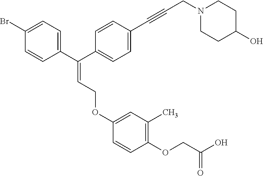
C1(Br)=CC=C(C(C2=CC=C(C#CCN3CCC(O)CC3)C=C2)=CCOC2=CC(C)=C(OCC(O)=O)C=C2)C=C1
